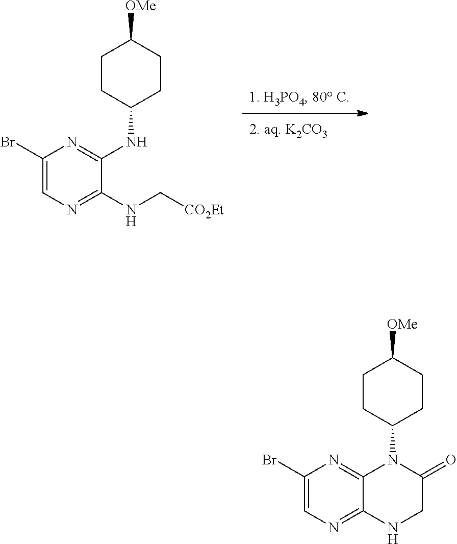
C1(Br)=CN=C(NC[CO2Et])C(NC2CCC([OMe])CC2)=N1.C1(Br)=CN=C2C(=N1)N(C1CCC([OMe])CC1)C(=O)CN2
